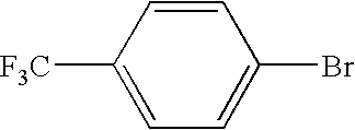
BrC1=CC=C([CF3])C=C1
